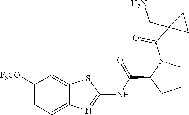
C1([F3CO])=CC=C2C(=C1)SC(NC(C1CCCN1C(=O)C1(CN)CC1)=O)=N2
